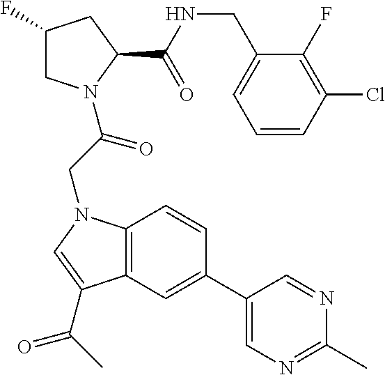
C1(C2=CC3=C(C=C2)N(CC(=O)N2CC(F)CC2C(NCC2=CC=CC(Cl)=C2F)=O)C=C3C(C)=O)=CN=C(C)N=C1
